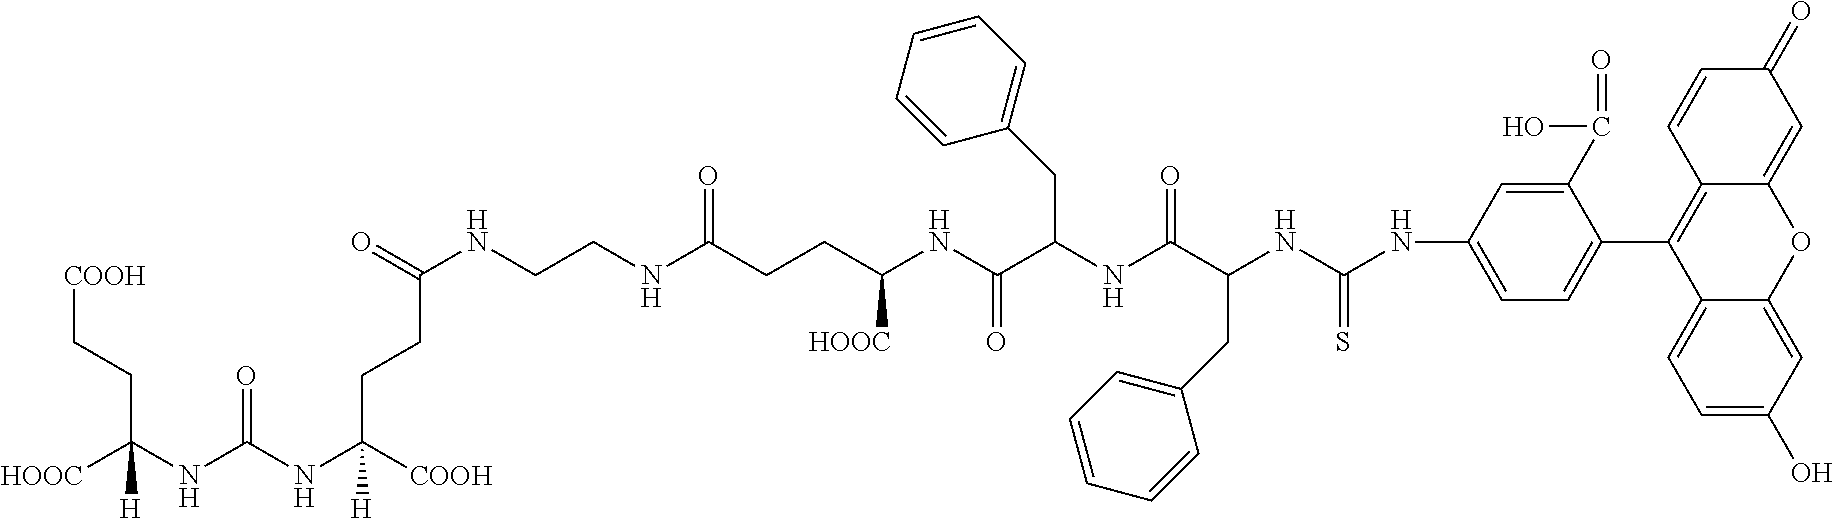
[COOH]CCC(NC(NC([COOH])(CCC(NCCNC(CCC(NC(C(NC(C(NC(NC1=CC=C(C2=C3C(=CC(=O)C=C3)OC3=CC(O)=CC=C23)C(C(=O)O)=C1)=S)CC1=CC=CC=C1)=O)CC1=CC=CC=C1)=O)[HOOC])=O)=O)[H])=O)([HOOC])[H]
